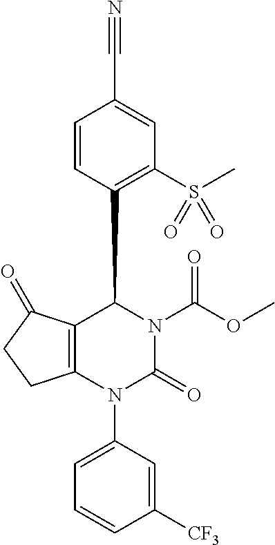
C12=C(N(C3=CC=CC([CF3])=C3)C(=O)N(C(OC)=O)C1C1=C(S(C)(=O)=O)C=C(C#N)C=C1)CCC2=O
